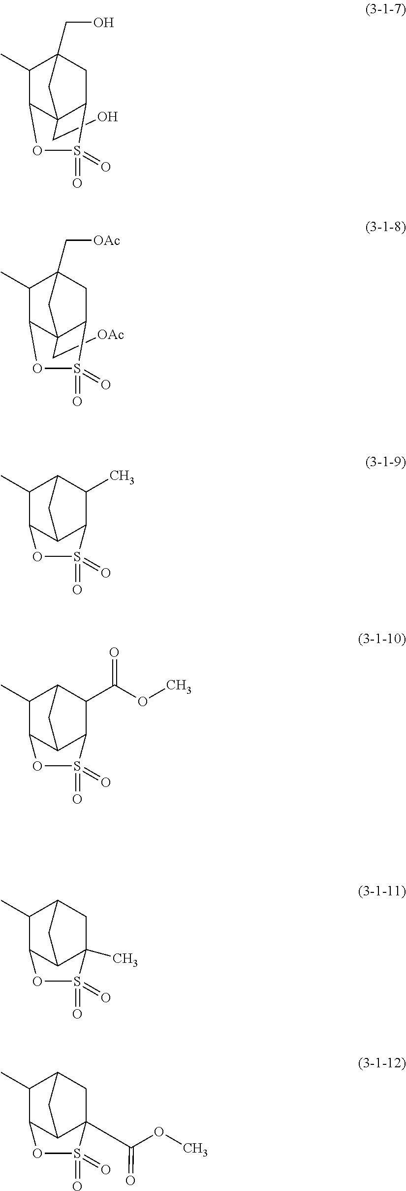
C12C3C(C(C)C(C1C)C3)S(=O)(=O)O2.C(C12C3C(C)C(CO)(CC1S(=O)(=O)O3)C2)O.C(C12C3C(C)C(C[OAc])(CC1S(=O)(=O)O3)C2)[OAc].C12C3C(C(C(OC)=O)C(C1C)C3)S(=O)(=O)O2.C12C3C(C)(CC(C1C)C3)S(=O)(=O)O2.C12C3C(C(OC)=O)(CC(C1C)C3)S(=O)(=O)O2
